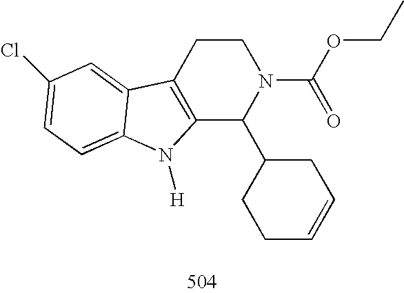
C12=C(CCN(C(OCC)=O)C1C1CCC=CC1)C1=CC(Cl)=CC=C1N2[H]
